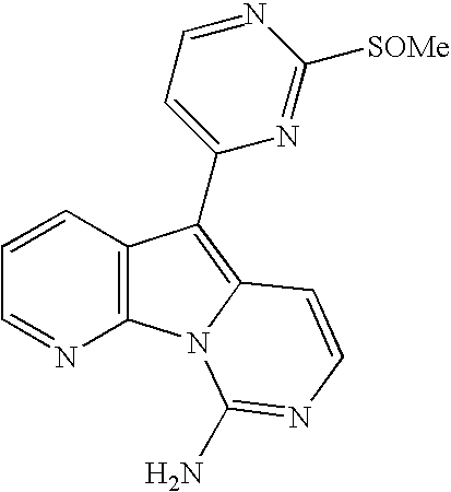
C1=CC2=C(N=C1)N1C(=C2C2=CC=NC([SOMe])=N2)C=CN=C1N
